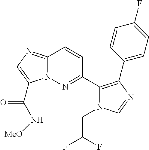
C12=NC=C(C(=O)N[MeO])N1N=C(C1=C(C3=CC=C(F)C=C3)N=CN1CC(F)F)C=C2
